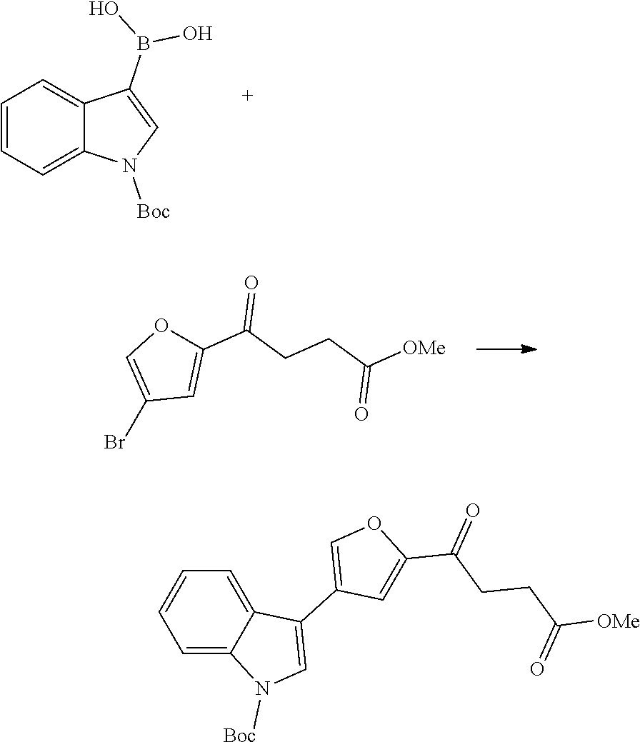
C1=CC=C2C(=C1)C(B(O)O)=CN2[Boc].BrC1=COC(C(=O)CCC(=O)[OMe])=C1.C1=C2C(=CC=C1)C(C1=COC(C(=O)CCC([OMe])=O)=C1)=CN2[Boc]
